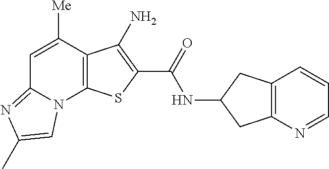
N(C(=O)C1=C(N)C2=C(N3C(=NC(C)=C3)C=C2[Me])S1)C1CC2=C(C1)C=CC=N2
